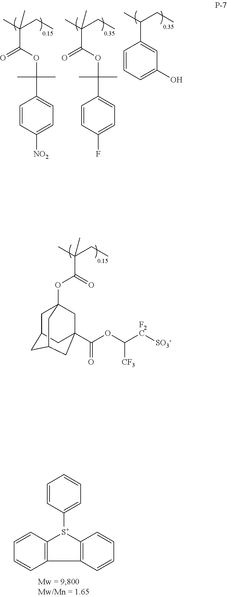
C(C(C)(CC)C)(=O)OC12CC3CC(CC(C(OC([F2C][SO3-])[CF3])=O)(C1)C3)C2.C1=CC([NO2])=CC=C1C(C)(C)OC(C(C)(CC)C)=O.C(C(C)(CC)C)(=O)OC(C)(C)C1=CC=C(F)C=C1.C1(C(C)CC)=CC(O)=CC=C1.C1=CC([S+]2C3=C(C4=C2C=CC=C4)C=CC=C3)=CC=C1
